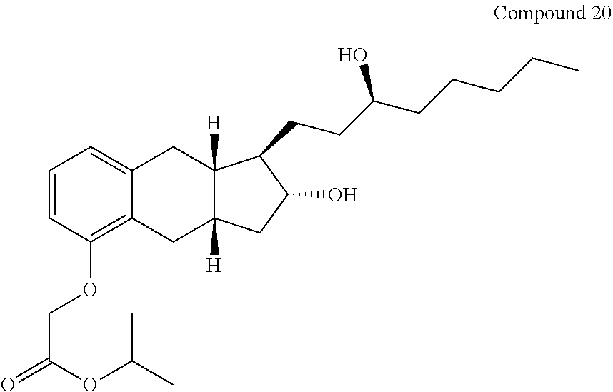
C1=CC(OCC(=O)OC(C)C)=C2C(=C1)CC1([H])C([H])(C2)CC(O)C1CCC(CCCCC)O
